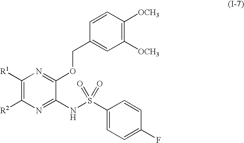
C1([R1])=C([R2])N=C(NS(C2=CC=C(F)C=C2)(=O)=O)C(OCC2=CC([OCH3])=C([OCH3])C=C2)=N1
